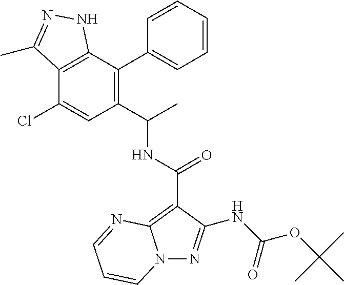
C1(Cl)=CC(C(C)NC(=O)C2=C3N(N=C2NC(OC(C)(C)C)=O)C=CC=N3)=C(C2=CC=CC=C2)C2=C1C(C)=NN2
